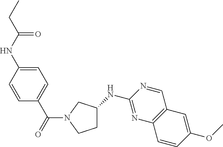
C1=C(NC(=O)CC)C=CC(C(=O)N2CCC(NC3=NC4=C(C=N3)C=C(OC)C=C4)C2)=C1
